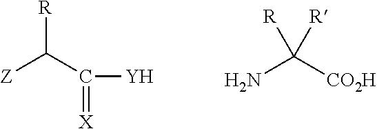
[R]C(C(=[X])[Y])[Z].NC([CO2H])([R])[R]
